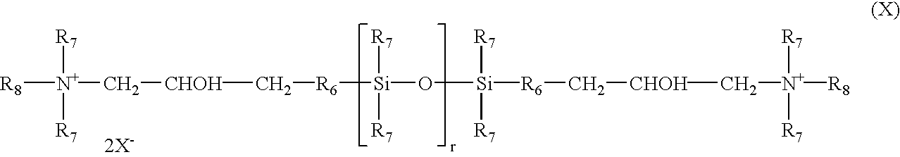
[R8][N+](C[CHOH]C[R6][Si]([R7])(O[Si]([R7])([R7])[R6]C[CHOH]C[N+]([R7])([R7])[R8])[R7])([R7])[R7]
